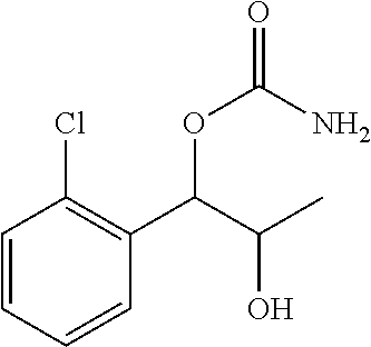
C1=CC=CC(C(C(C)O)OC(N)=O)=C1Cl
